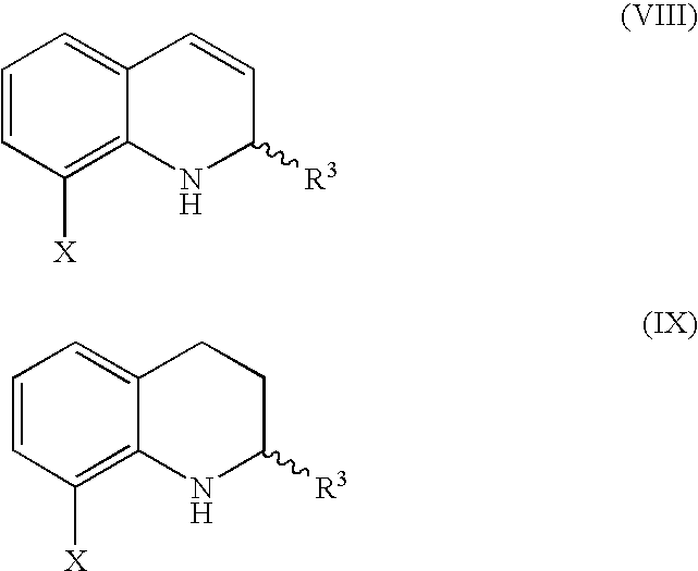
C1=CC([X])=C2C(=C1)C=CC([R3])N2.C1=CC([X])=C2C(=C1)CCC([R3])N2
